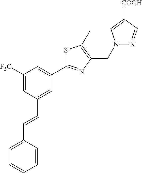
C1([F3C])=CC(C=CC2=CC=CC=C2)=CC(C2=NC(CN3N=CC([COOH])=C3)=C(C)S2)=C1
